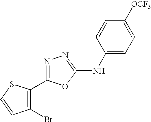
C1(Br)=C(C2=NN=C(NC3=CC=C([OCF3])C=C3)O2)SC=C1
